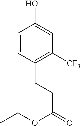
C1=CC(CCC(=O)OCC)=C([CF3])C=C1O
